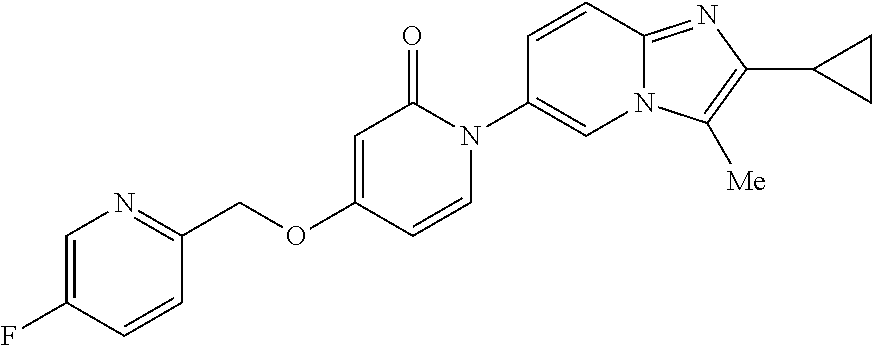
C(OC1=CC(=O)N(C2=CN3C(=NC(C4CC4)=C3[Me])C=C2)C=C1)C1=NC=C(F)C=C1
